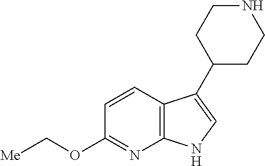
C12=C(C=CC(OC[Me])=N1)C(C1CCNCC1)=CN2
